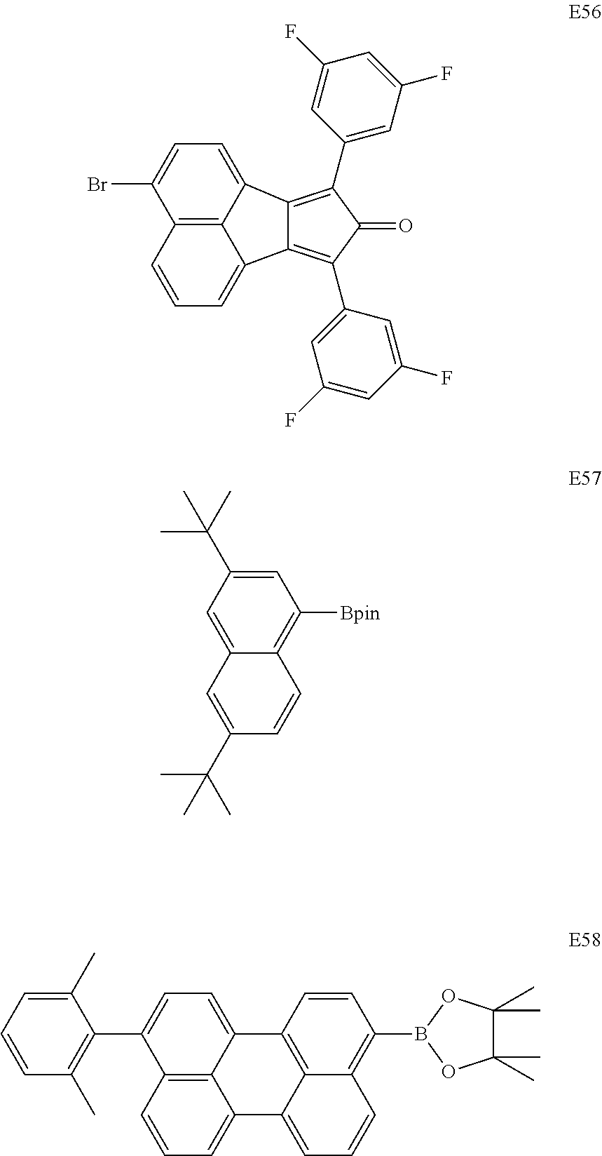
C12=C(C3=CC(F)=CC(F)=C3)C(=O)C(C3=CC(F)=CC(F)=C3)=C1C1=CC=CC3=C1C2=CC=C3Br.C1=C(C(C)(C)C)C=C2C(=C1[Bpin])C=CC(C(C)(C)C)=C2.C1=C2C3=C(C(C4=C(C)C=CC=C4C)=C1)C=CC=C3C1=CC=CC3=C(B4OC(C)(C)C(C)(C)O4)C=CC2=C13
